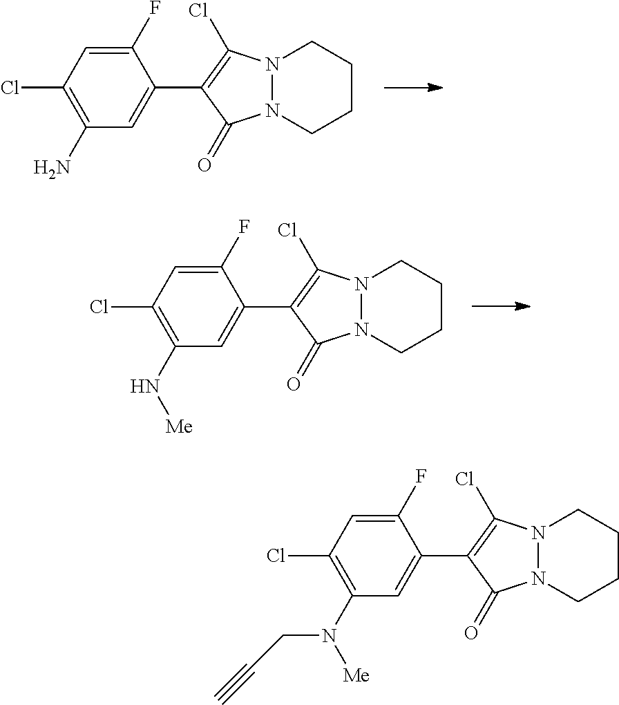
C1(N)=C(Cl)C=C(F)C(C2=C(Cl)N3N(C2=O)CCCC3)=C1.C1(N[Me])=C(Cl)C=C(F)C(C2=C(Cl)N3N(C2=O)CCCC3)=C1.C1(N([Me])CC#C)=C(Cl)C=C(F)C(C2=C(Cl)N3N(C2=O)CCCC3)=C1
